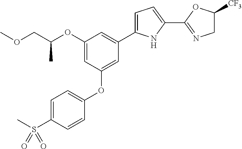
C1(OC(COC)C)=CC(OC2=CC=C(S(C)(=O)=O)C=C2)=CC(C2=CC=C(C3=NCC([CF3])O3)N2)=C1
